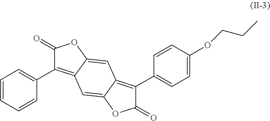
C1=CC=CC(C2=C3C(=CC4=C(C5=CC=C(OCCC)C=C5)C(=O)OC4=C3)OC2=O)=C1
